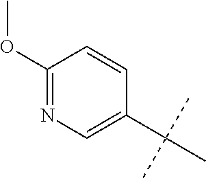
CC(C)(C)C1=CN=C(OC)C=C1
